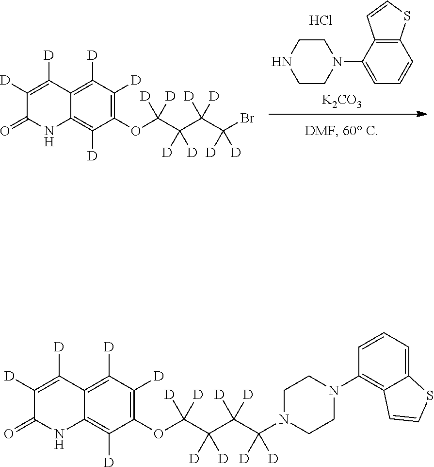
C1([D])=C2C(=C([D])C(OC(C([D])([D])C(C(Br)([D])[D])([D])[D])([D])[D])=C1[D])NC(=O)C([D])=C2[D].[K2CO3].Cl.C1CNCCN1C1=CC=CC2=C1C=CS2.C1([D])=C2C(=C([D])C(OC(C([D])([D])C(C(N3CCN(C4=C5C(=CC=C4)SC=C5)CC3)([D])[D])([D])[D])([D])[D])=C1[D])NC(=O)C([D])=C2[D]
